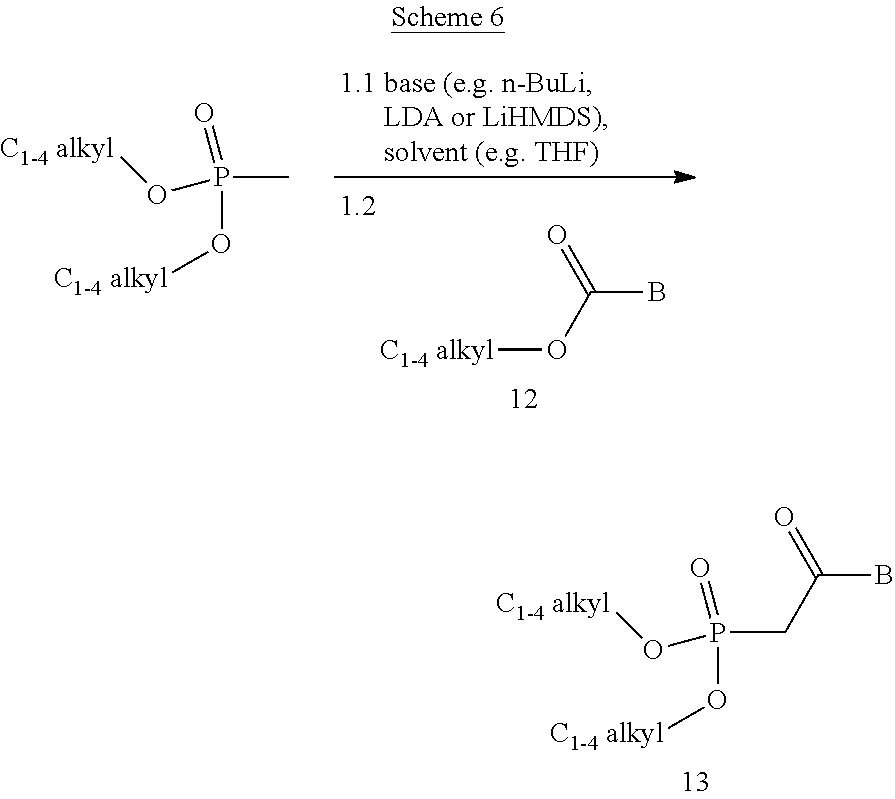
C(B)(O[C1-4 alkyl])=O.P(C)(O[C1-4 alkyl])(=O)O[C1-4 alkyl].P(CC(B)=O)(O[C1-4 alkyl])(=O)O[C1-4 alkyl]
